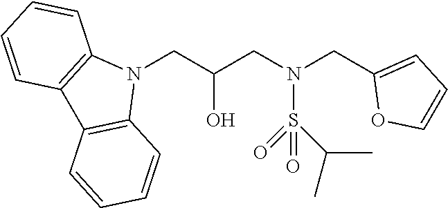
N1(CC(CN(CC2=CC=CO2)S(=O)(=O)C(C)C)O)C2=C(C3=C1C=CC=C3)C=CC=C2
